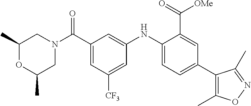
C1(C)OC(C)CN(C(C2=CC([CF3])=CC(NC3=CC=C(C4=C(C)ON=C4C)C=C3C(=O)[OMe])=C2)=O)C1
